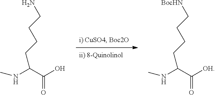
CNC(C(O)=O)CCCCN.CNC(C([OH])=O)CCCC[BocHN]
